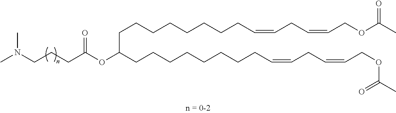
CN(CCCC(OC(CCCCCCCCC=CCC=CCOC(C)=O)CCCCCCCCC=CCC=CCOC(C)=O)=O)C
